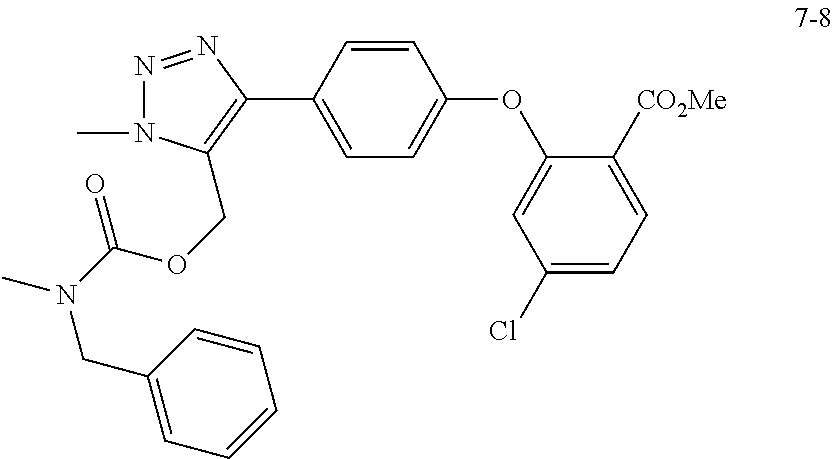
N1=NC(C2=CC=C(OC3=CC(Cl)=CC=C3[CO2Me])C=C2)=C(COC(N(CC2=CC=CC=C2)C)=O)N1C
